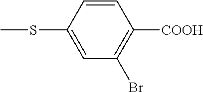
C1=C(SC)C=CC([COOH])=C1Br
